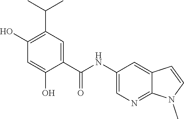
C1(NC(C2=CC(C(C)C)=C(O)C=C2O)=O)=CN=C2C(=C1)C=CN2C
